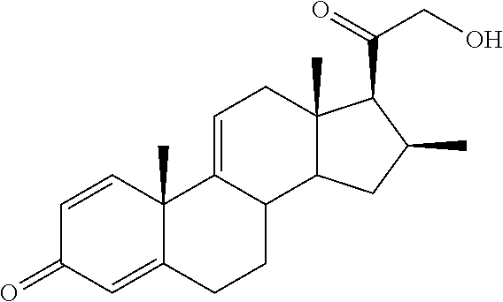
C1=CC2(C)C(=CC1=O)CCC1C2=CCC2(C)C1CC(C)C2C(=O)CO
